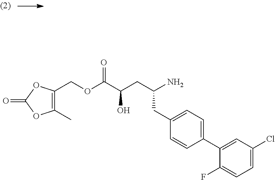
O(C(C(CC(N)CC1=CC=C(C2=CC(Cl)=CC=C2F)C=C1)O)=O)CC1=C(C)OC(=O)O1
